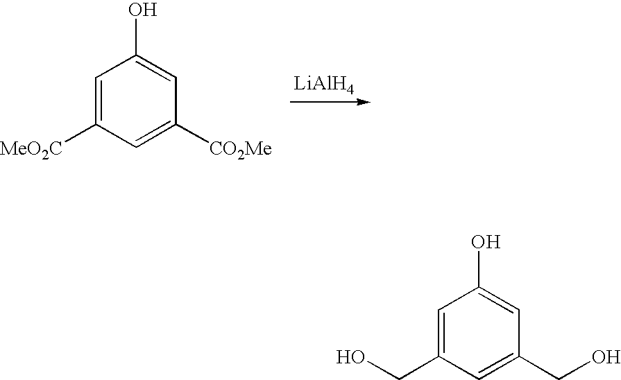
[LiAlH4].C1=C([MeO2C])C=C([CO2Me])C=C1O.C1=C(CO)C=C(CO)C=C1O
